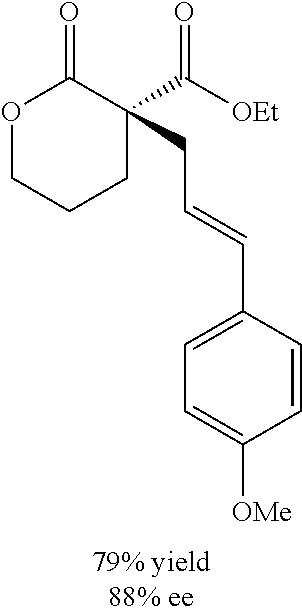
O1CCCC(C([OEt])=O)(CC=CC2=CC=C([OMe])C=C2)C1=O
